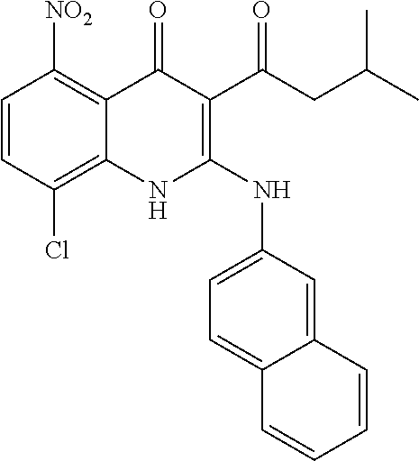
C1=CC(Cl)=C2C(=C1[NO2])C(=O)C(C(CC(C)C)=O)=C(NC1=CC=C3C(=C1)C=CC=C3)N2
